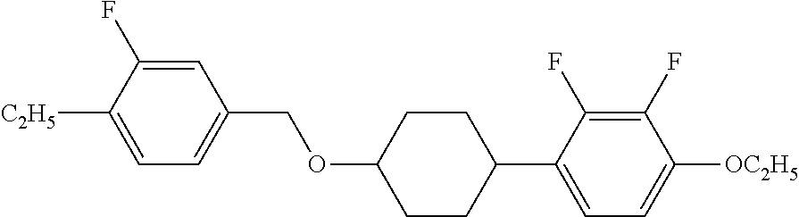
C1=C(F)C([C2H5])=CC=C1COC1CCC(C2=CC=C([OC2H5])C(F)=C2F)CC1
